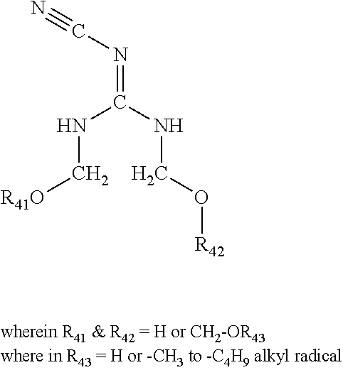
N(C[R41O])C(NCO[R42])=NC#N
